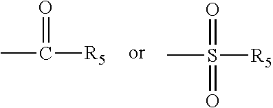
CC(=O)[R5].CS([R5])(=O)=O
